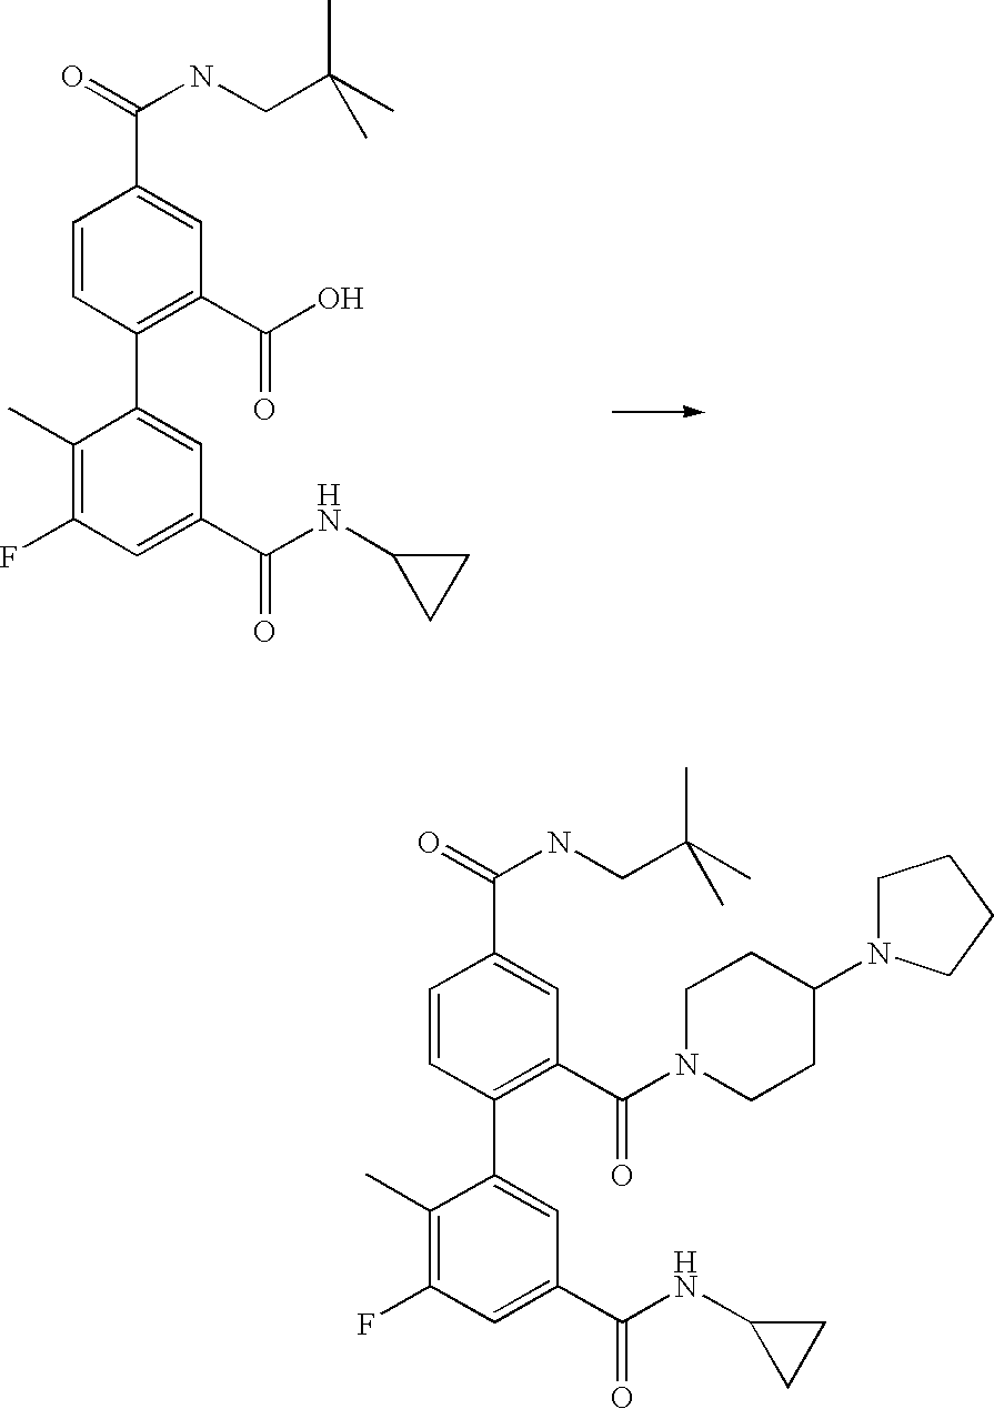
C1(C)=C(F)C=C(C(=O)NC2CC2)C=C1C1=C(C(=O)O)C=C(C(=O)NCC(C)(C)C)C=C1.C1(C)=C(F)C=C(C(=O)NC2CC2)C=C1C1=C(C(=O)N2CCC(N3CCCC3)CC2)C=C(C(=O)NCC(C)(C)C)C=C1
